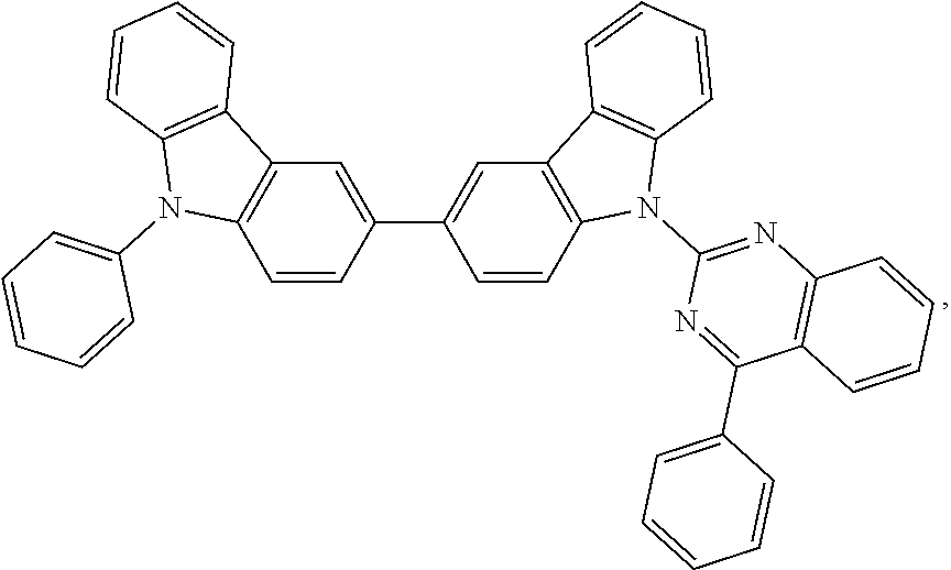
C12=C(C=CC(C3=CC4=C(C=C3)N(C3=NC5=C(C(C6=CC=CC=C6)=N3)C=CC=C5)C3=C4C=CC=C3)=C1)N(C1=CC=CC=C1)C1=C2C=CC=C1
